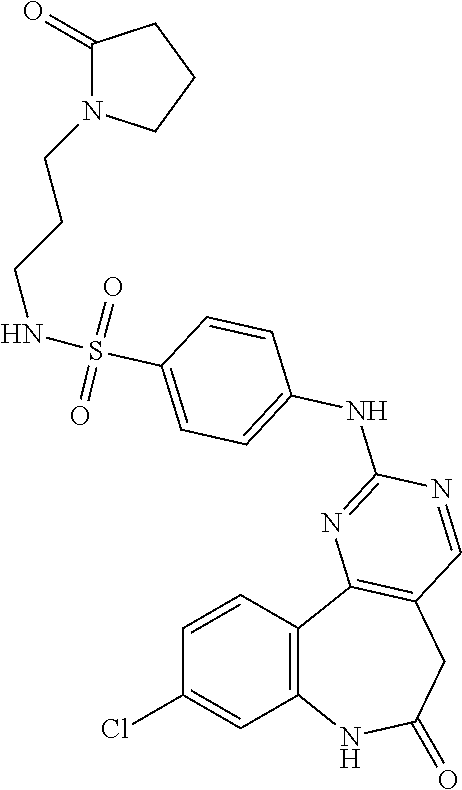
C1=CC2=C(C=C1Cl)NC(=O)CC1=C2N=C(NC2=CC=C(S(=O)(=O)NCCCN3C(=O)CCC3)C=C2)N=C1
